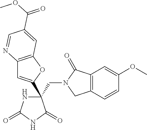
C(C1(C2=CC3=C(O2)C=C(C(OC)=O)C=N3)NC(=O)NC1=O)N1CC2=C(C1=O)C=C(OC)C=C2
